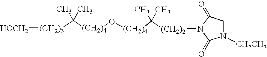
C([(CH2)4]O[(CH2)4]C(C)(C)[(CH2)2]N1C(=O)CN([CH2CH3])C1=O)(C)(C)[(CH2)3][HOCH2]
